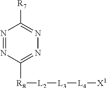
[L2]([L3][L4][X1])[R8]C1=NN=C([R7])N=N1
